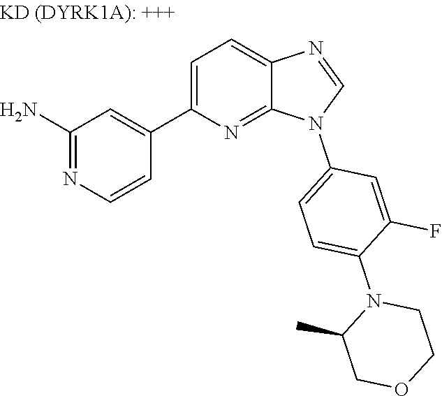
C1(C2=CC=C3N=CN(C4=CC=C(N5C(C)COCC5)C(F)=C4)C3=N2)=CC(N)=NC=C1
